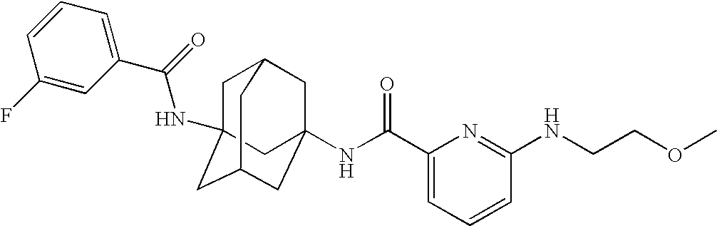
C1C2(NC(C3=CC=CC(F)=C3)=O)CC3CC(NC(C4=CC=CC(NCCOC)=N4)=O)(CC1C3)C2
